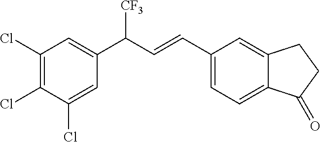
C1(Cl)=C(Cl)C(Cl)=CC(C([CF3])C=CC2=CC=C3C(=C2)CCC3=O)=C1
